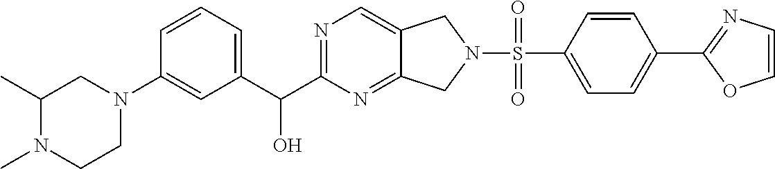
C1=CC(N2CC(C)N(C)CC2)=CC(C(C2=NC=C3C(=N2)CN(S(=O)(C2=CC=C(C4=NC=CO4)C=C2)=O)C3)O)=C1
